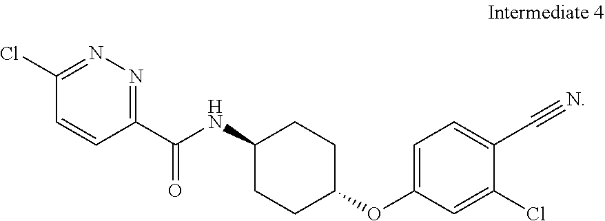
C1(OC2=CC=C(C#N)C(Cl)=C2)CCC(NC(C2=NN=C(Cl)C=C2)=O)CC1
